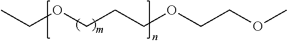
CCOCCCOCCOC
